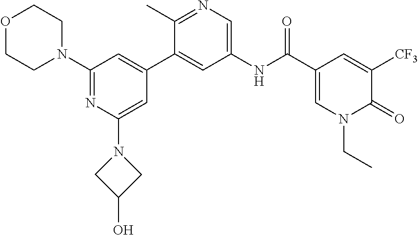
O1CCN(C2=NC(N3CC(O)C3)=CC(C3=CC(NC(C4=CN(CC)C(=O)C([CF3])=C4)=O)=CN=C3C)=C2)CC1
